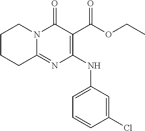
N(C1=C(C(OCC)=O)C(=O)N2C(=N1)CCCC2)C1=CC=CC(Cl)=C1
